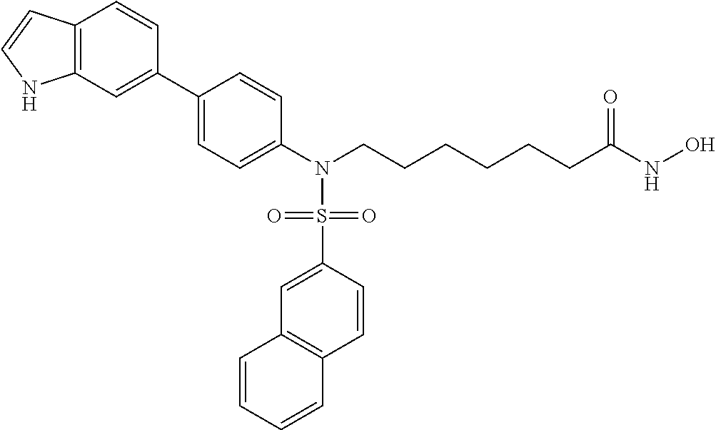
C1(C2=CC3=C(C=C2)C=CN3)=CC=C(N(CCCCCCC(NO)=O)S(=O)(C2=CC3=C(C=C2)C=CC=C3)=O)C=C1
